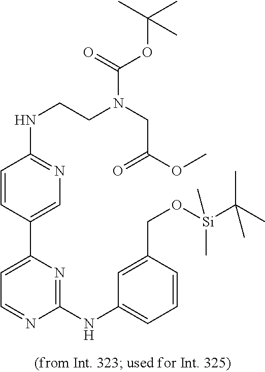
C1=CC(C2=CC=NC(NC3=CC=CC(CO[Si](C(C)(C)C)(C)C)=C3)=N2)=CN=C1NCCN(CC(OC)=O)C(=O)OC(C)(C)C
